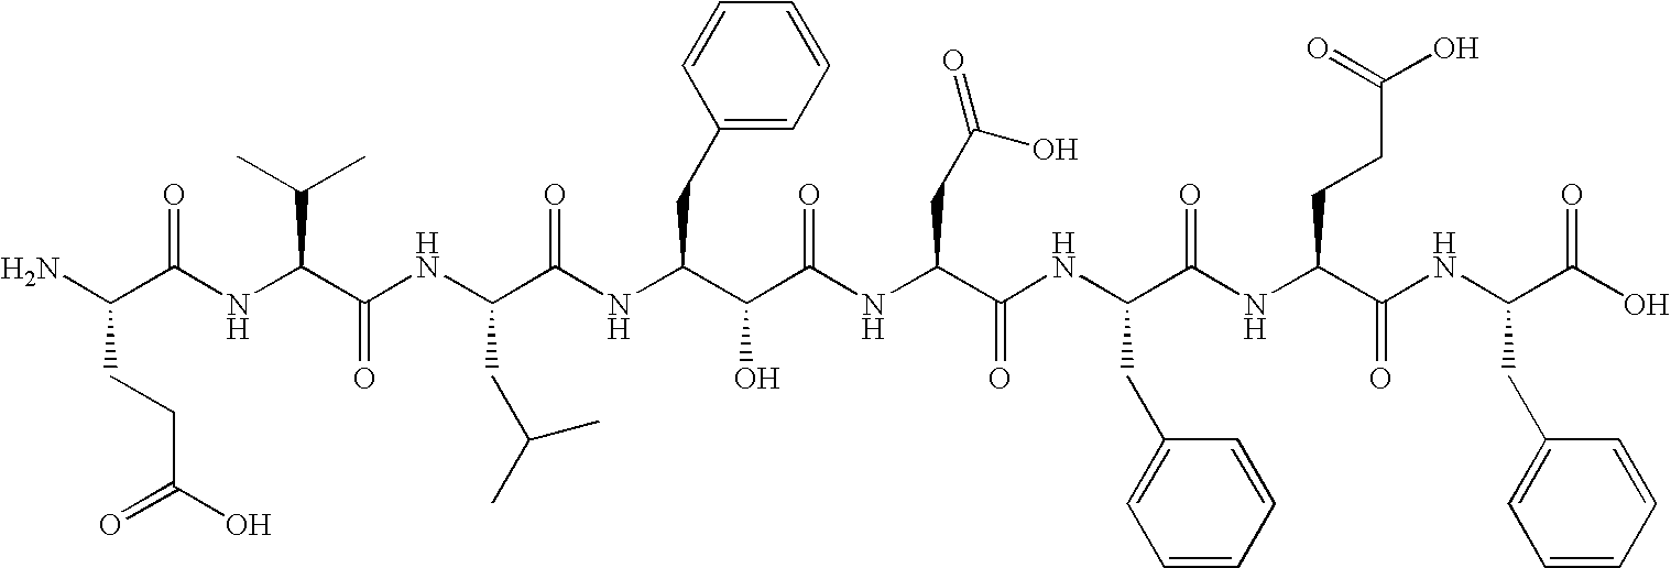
NC(CCC(=O)O)C(=O)NC(C(C)C)C(=O)NC(CC(C)C)C(NC(CC1=CC=CC=C1)C(O)C(=O)NC(CC(O)=O)C(NC(CC1=CC=CC=C1)C(=O)NC(CCC(=O)O)C(NC(C(O)=O)CC1=CC=CC=C1)=O)=O)=O
